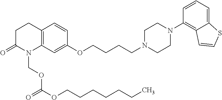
C12=C(CCC(=O)N1COC(OCCCCCCC)=O)C=CC(OCCCCN1CCN(C3=C4C(=CC=C3)SC=C4)CC1)=C2
